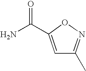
C(N)(=O)C1=CC(C)=NO1
